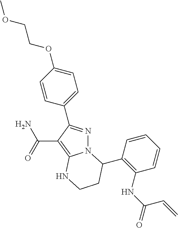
N12N=C(C3=CC=C(OCCOC)C=C3)C(C(N)=O)=C1NCCC2C1=C(NC(=O)C=C)C=CC=C1
